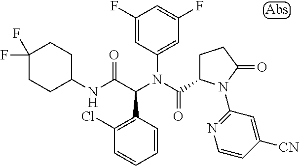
C1(F)=CC(N(C(C2CCC(=O)N2C2=NC=CC([CN])=C2)=O)C(C(NC2CCC(F)(F)CC2)=O)C2=C(Cl)C=CC=C2)=CC(F)=C1
